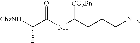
C(C(NC(CCCN)[CO2Bn])=O)([CbzNH])C
